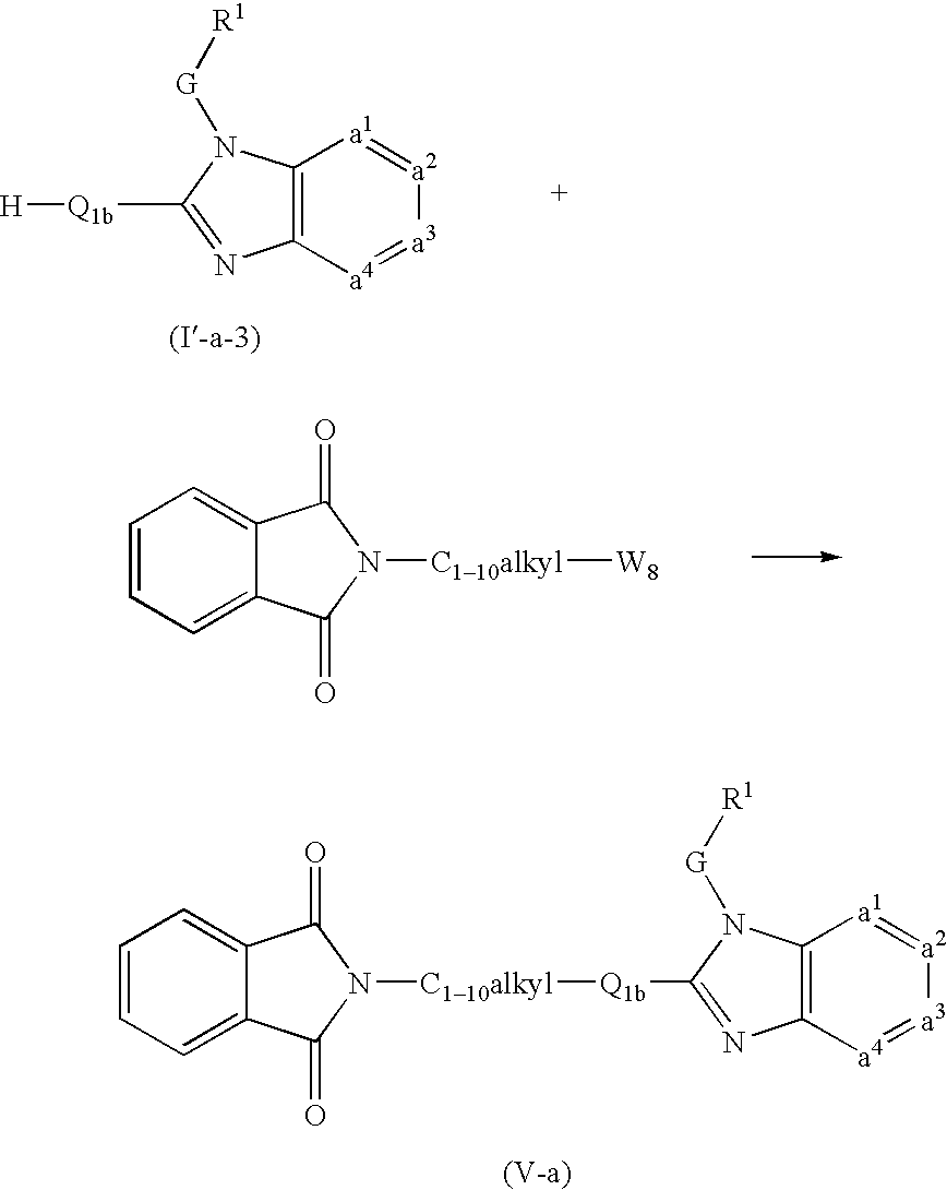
C12=C([a4]=[a3][a2]=[a1]1)N=C([Q1b][H])N2[G][R1].C1=CC=C2C(=C1)C(=O)N([C110alkyl][W8])C2=O.C1=CC=C2C(=C1)C(=O)N([C110alkyl][Q1b]C1=NC3=C([a1]=[a2][a3]=[a4]3)N1[G][R1])C2=O
